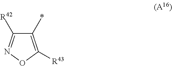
C1([R42])=NOC([R43])=C1*
